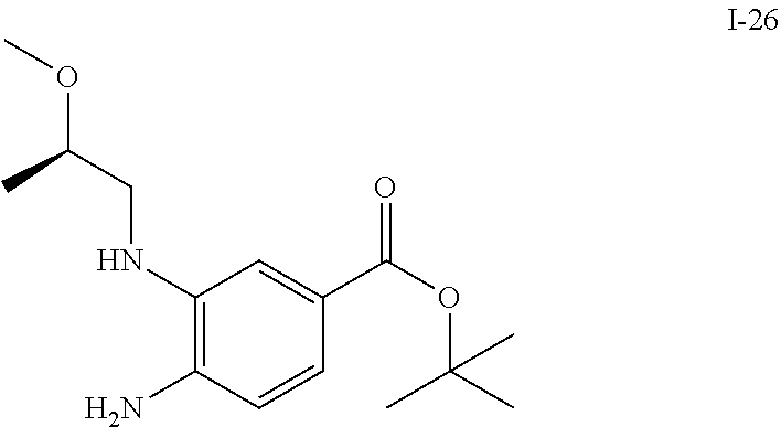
C1(NCC(OC)C)=C(N)C=CC(C(OC(C)(C)C)=O)=C1
